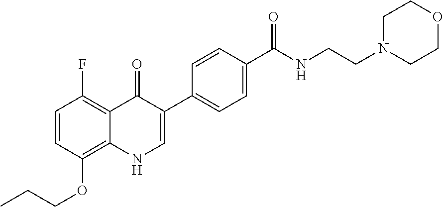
C1=CC(OCCC)=C2C(=C1F)C(=O)C(C1=CC=C(C(NCCN3CCOCC3)=O)C=C1)=CN2
